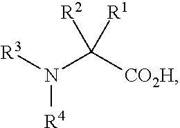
[R3]N(C([CO2H])([R2])[R1])[R4]
